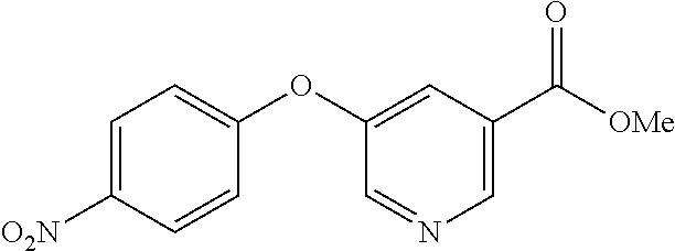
C1(OC2=CC=C([O2N])C=C2)=CC(C([OMe])=O)=CN=C1
